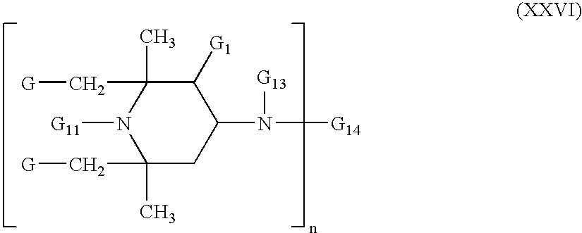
C1(C[G])(C)CC(N([G14])[G13])C([G1])C(C[G])(C)N1[G11]
